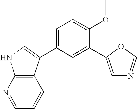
C1(C2=CN=CO2)=CC(C2=CNC3=C2C=CC=N3)=CC=C1OC
